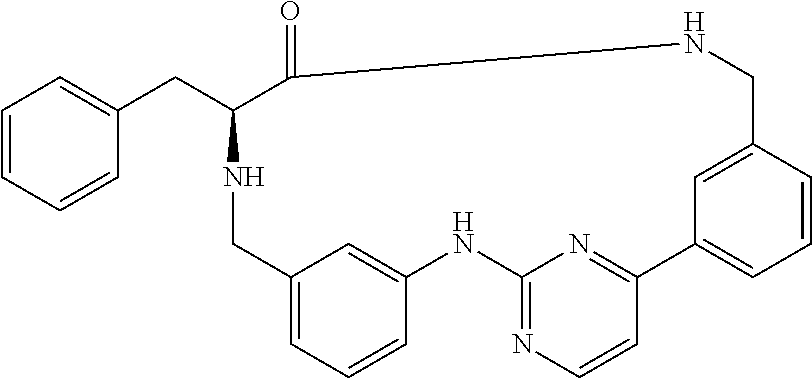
C1=C2C=C(C=C1)NC1=NC=CC(=N1)C1=CC=CC(=C1)CNC(=O)C(CC1=CC=CC=C1)NC2
